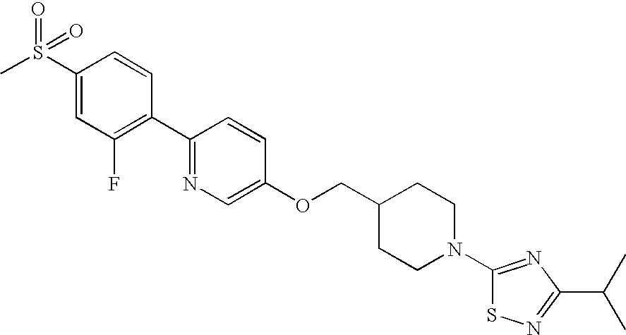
C1(S(C)(=O)=O)=CC(F)=C(C2=NC=C(OCC3CCN(C4=NC(C(C)C)=NS4)CC3)C=C2)C=C1
